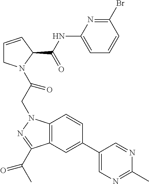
C1=CC(C(NC2=CC=CC(Br)=N2)=O)N(C(CN2C3=C(C(C(C)=O)=N2)C=C(C2=CN=C(C)N=C2)C=C3)=O)C1
